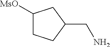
C1([MsO])CCC(CN)C1
